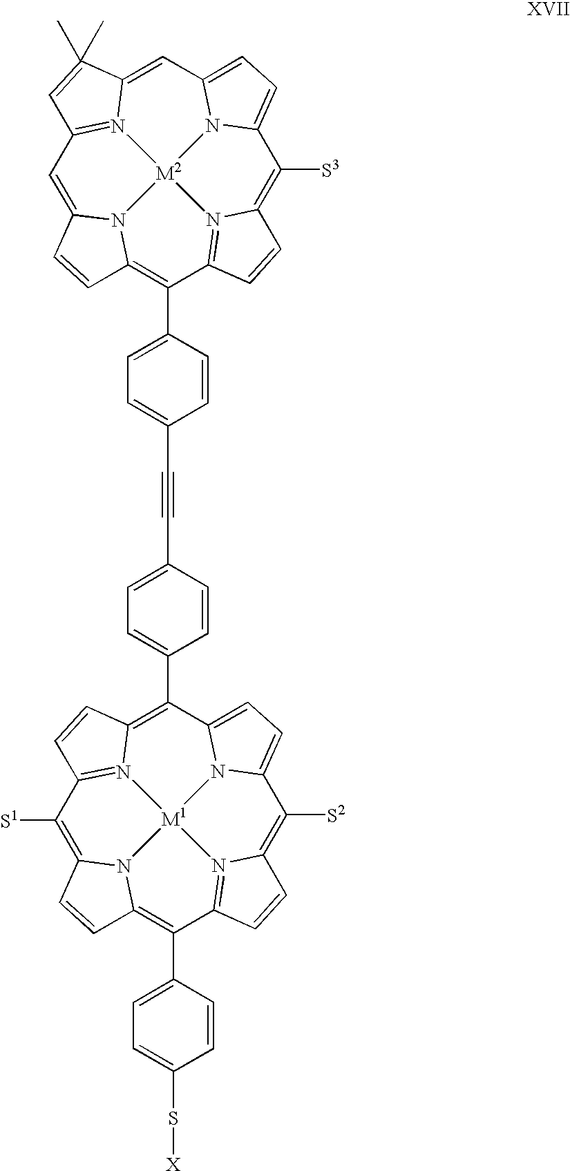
C1([S3])=C2N3=C(C(C4=CC=C(C#CC5=CC=C(C6=C7N8=C(C=C7)C([S1])=C7N9C(=C(C%10=CC=C(S[X])C=C%10)C%10=N%11C(=C([S2])C%12=CC=C6N%12[M1]89%11)C=C%10)C=C7)C=C5)C=C4)=C4N5C(=CC6=N7C(=CC8=CC=C1N8[M2]753)C(C)(C)=C6)C=C4)C=C2
